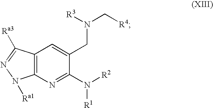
C12=C(N=C(N([R2])[R1])C(CN(C[R4])[R3])=C1)N([Ra1])N=C2[Ra3]
